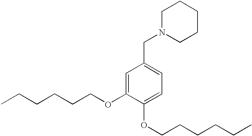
N1(CC2=CC=C(OCCCCCC)C(OCCCCCC)=C2)CCCCC1
